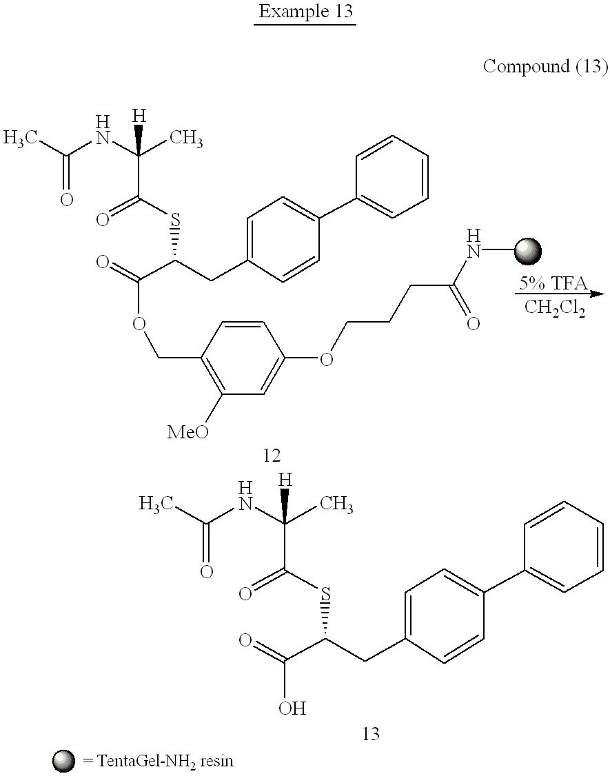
C(C(CC1=CC=C(C2=CC=CC=C2)C=C1)SC(C(NC(C)=O)(C)[H])=O)(=O)OCC1=C([MeO])C=C(OCCCC(=O)NC)C=C1.C(C(CC1=CC=C(C2=CC=CC=C2)C=C1)SC(C(NC(C)=O)(C)[H])=O)(=O)O
